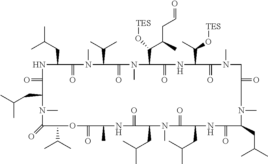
N1C(CC(C)C)C(=O)N(C)C(C(C)C)C(=O)N(C)C(C(C(CC=O)C)O[TES])C(=O)NC(C(O[TES])C)C(=O)N(C)CC(=O)CN(C)C(CC(C)C)C(=O)NC(CC(C)C)C(=O)N(C)C(CC(C)C)C(=O)NC(C)C(=O)OC(C(C)C)C(=O)N(C)C(CC(C)C)C1=O
